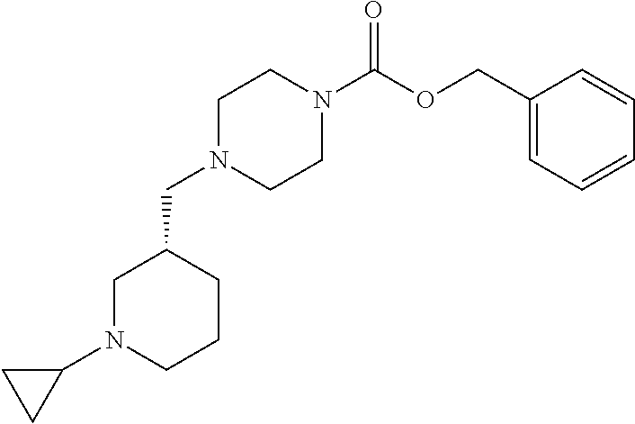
C1N(C2CC2)CCCC1CN1CCN(C(OCC2=CC=CC=C2)=O)CC1
